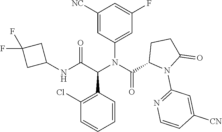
C1=C(N(C(C2N(C3=NC=CC([CN])=C3)C(=O)CC2)=O)C(C(NC2CC(F)(F)C2)=O)C2=C(Cl)C=CC=C2)C=C([NC])C=C1F
